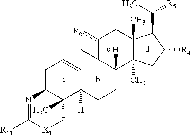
C(C1C2(C)C(C)(CC1[R4])C1([H])C(c([R6])C2)CC2=CCC3C(C)(C2([H])CC1)C[X1]C([R11])=N3)([R5])C
